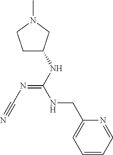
C1CN(C)CC1NC(NCC1=CC=CC=N1)=NC#N
